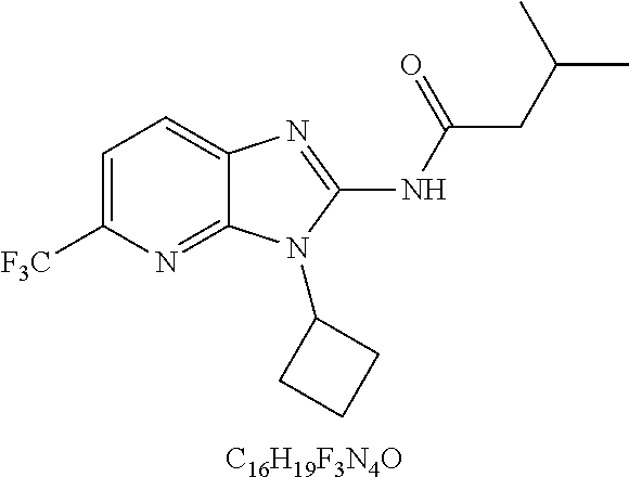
C1=C([F3C])N=C2C(=C1)N=C(NC(CC(C)C)=O)N2C1CCC1.[C16H19F3N4O]
